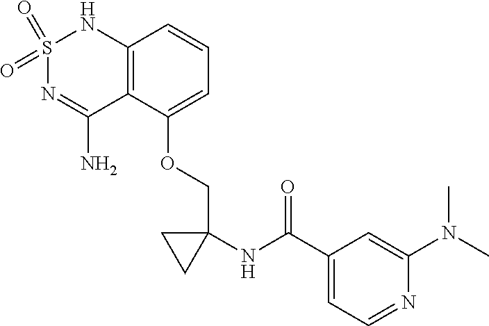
C12=C(C(OCC3(NC(C4=CC=NC(N(C)C)=C4)=O)CC3)=CC=C1)C(N)=NS(=O)(=O)N2
